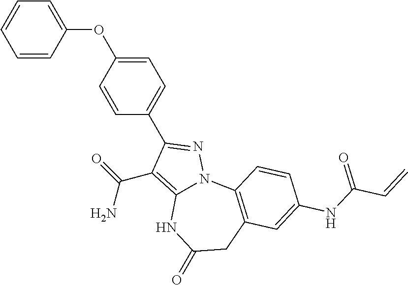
N1=C(C2=CC=C(OC3=CC=CC=C3)C=C2)C(C(=O)N)=C2N1C1=C(CC(=O)N2)C=C(NC(=O)C=C)C=C1
